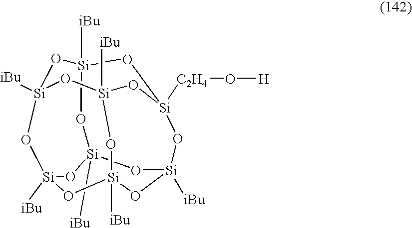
O1[Si]2([iBu])O[Si]3([iBu])O[Si]4([C2H4]O[H])CO[Si]1([iBu])O[Si]1([iBu])O[Si]([iBu])(O2)O[Si]([iBu])(O[Si]([iBu])(O1)O4)O3
